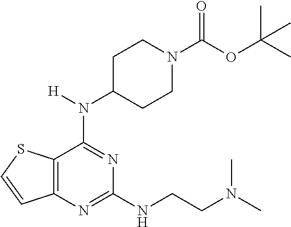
C12=C(N=C(NCCN(C)C)N=C1N([H])C1CCN(C(OC(C)(C)C)=O)CC1)C=CS2
